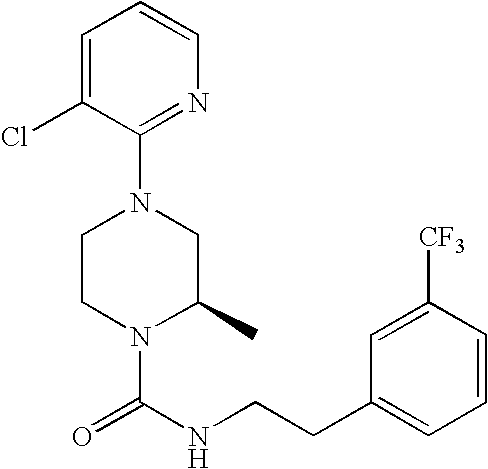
N1(C(NCCC2=CC=CC([CF3])=C2)=O)C(C)CN(C2=NC=CC=C2Cl)CC1
